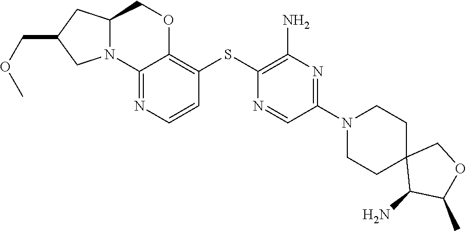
C1(N)C(C)OCC12CCN(C1=NC(N)=C(SC3=C4OCC5CC(COC)CN5C4=NC=C3)N=C1)CC2
